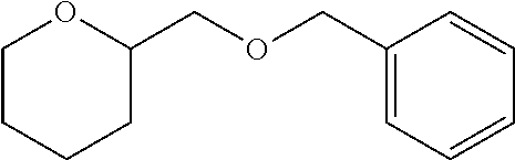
C1CCCC(COCC2=CC=CC=C2)O1
